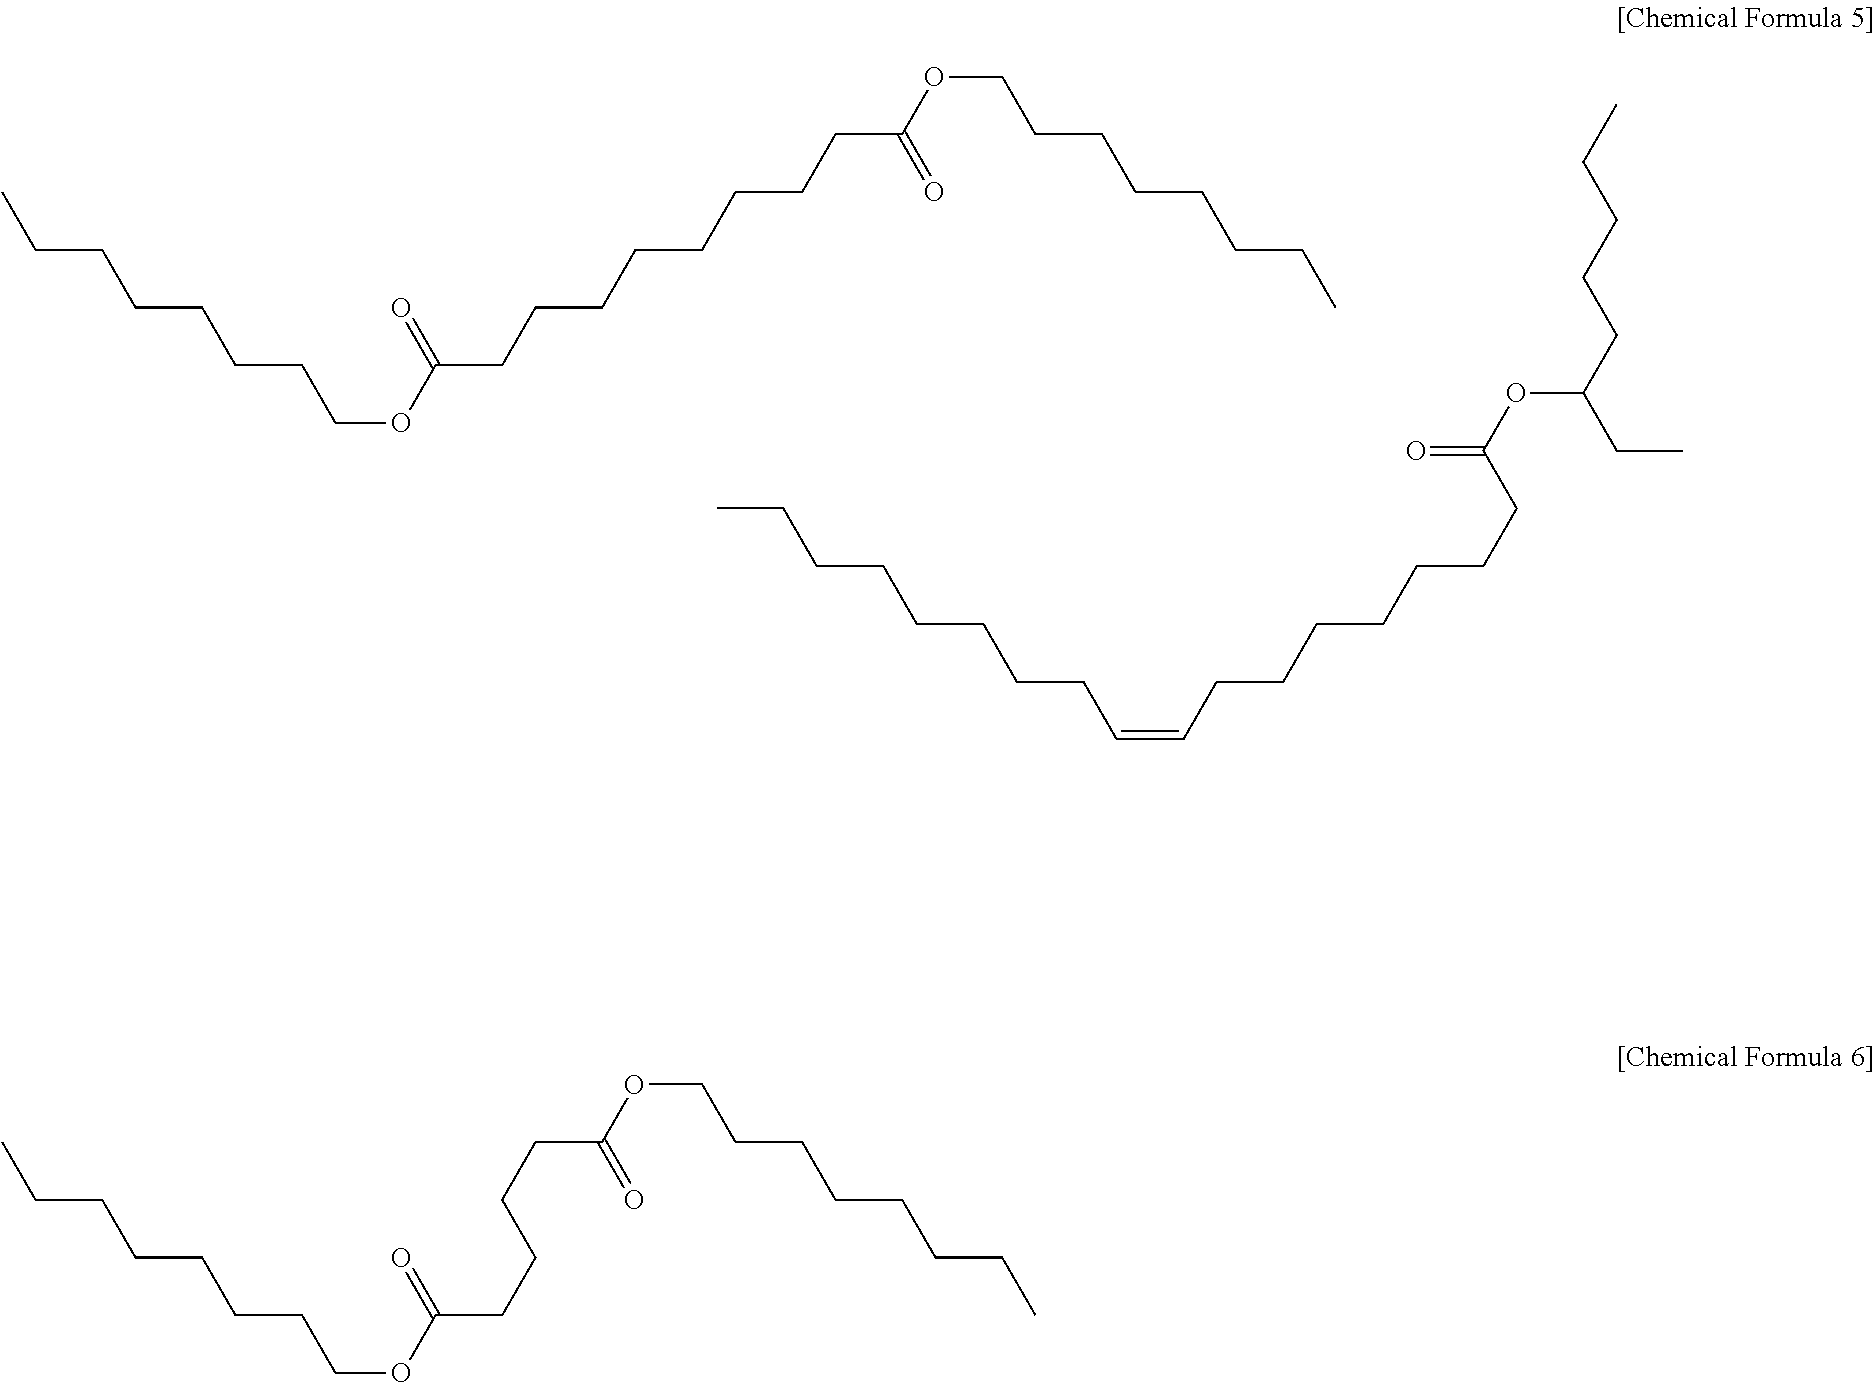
C(OC(CCCCCCCCC(OCCCCCCCC)=O)=O)CCCCCCC.CCCCCCCCC=CCCCCCCCC(=O)OC(CC)CCCCC.C(OC(CCCCC(OCCCCCCCC)=O)=O)CCCCCCC
